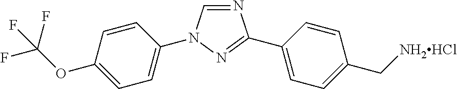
C1=CC(N2C=NC(C3=CC=C(C[NH2HCl])C=C3)=N2)=CC=C1OC(F)(F)F
